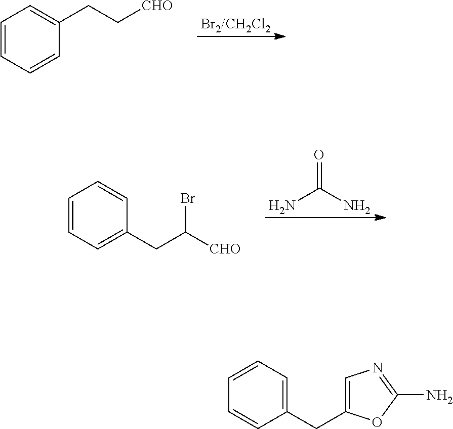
C1=CC=CC(CC[CHO])=C1.C1=CC=C(CC([CHO])Br)C=C1.NC(N)=O.C1=CC(CC2=CN=C(N)O2)=CC=C1
